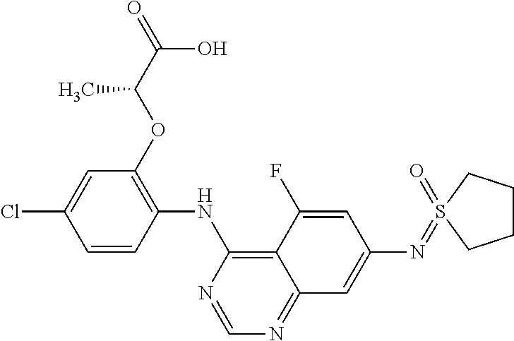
C1=CC(NC2=C3C(=NC=N2)C=C(N=S2(=O)CCCC2)C=C3F)=C(OC(C(=O)O)C)C=C1Cl
